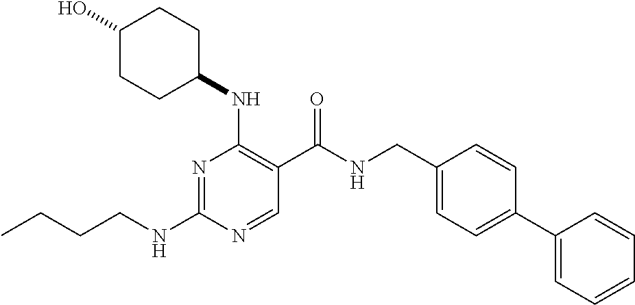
CCCCNC1=NC(NC2CCC(O)CC2)=C(C(NCC2=CC=C(C3=CC=CC=C3)C=C2)=O)C=N1
